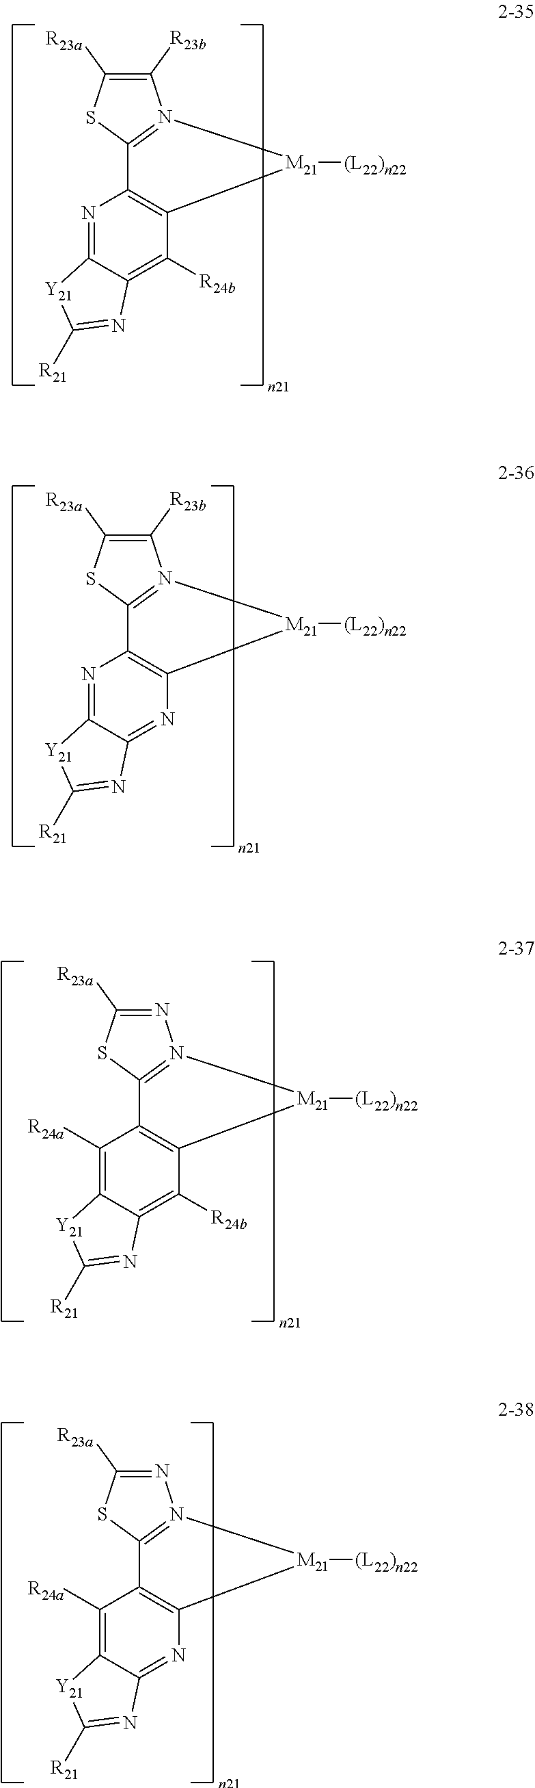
C1([R23b])=C([R23a])SC2=N1[M21]([(L22)n22])C1=C2N=C2C(=C1[R24b])N=C([R21])[Y21]2.C1([R23b])=C([R23a])SC2=N1[M21]([(L22)n22])C1=C2N=C2C(=N1)N=C([R21])[Y21]2.N1=C([R23a])SC2=N1[M21]([(L22)n22])C1=C2C([R24a])=C2C(=C1[R24b])N=C([R21])[Y21]2.N1=C([R23a])SC2=N1[M21]([(L22)n22])C1=C2C([R24a])=C2C(=N1)N=C([R21])[Y21]2
